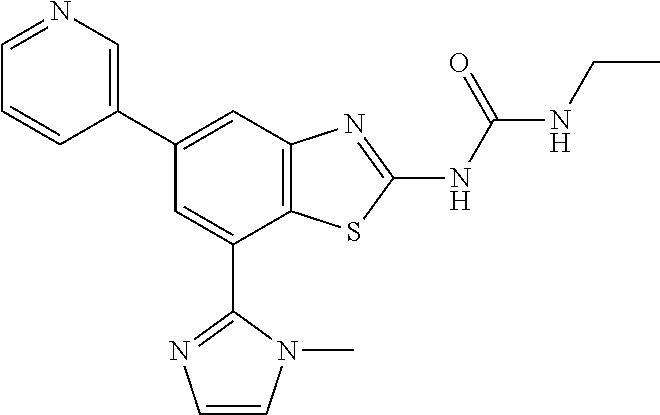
C12=C(C=C(C3=CN=CC=C3)C=C1C1=NC=CN1C)N=C(NC(NCC)=O)S2
